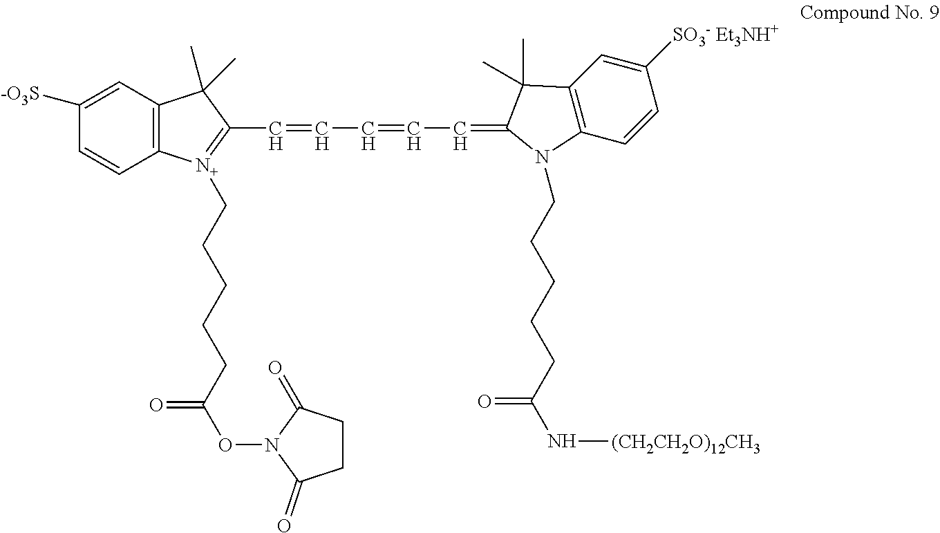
C12=C(C=C([-O3S])C=C1)C(C)(C)C(C=CC=CC=C1C(C)(C)C3=C(C=CC([SO3- Et3NH+])=C3)N1CCCCCC(N[(CH2CH2O)12CH3])=O)=[N+]2CCCCCC(=O)ON1C(=O)CCC1=O
